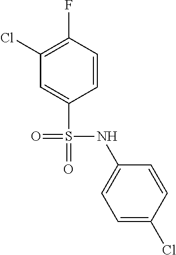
C1=CC(F)=C(Cl)C=C1S(=O)(NC1=CC=C(Cl)C=C1)=O
